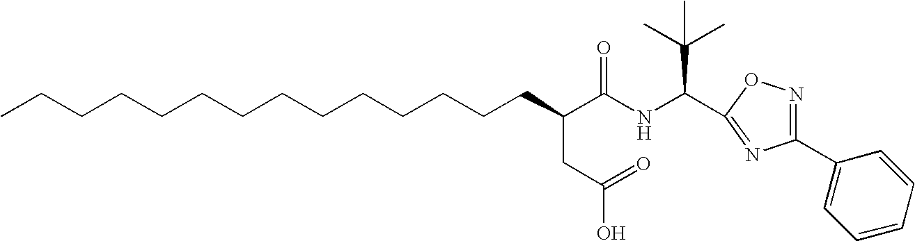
CCCCCCCCCCCCCCC(C(NC(C(C)(C)C)C1=NC(C2=CC=CC=C2)=NO1)=O)CC(=O)O
